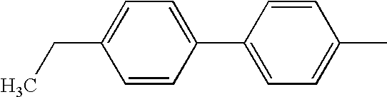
C1=CC(C2=CC=C(C)C=C2)=CC=C1CC
